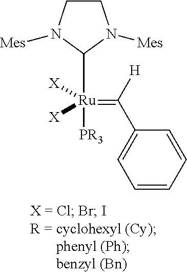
C1=CC(C([H])=[Ru]([X])([X])(C2N([Mes])CCN2[Mes])[PR3])=CC=C1
